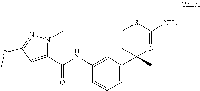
N1(C)C(C(NC2=CC(C3(C)N=C(N)SCC3)=CC=C2)=O)=CC(OC)=N1
